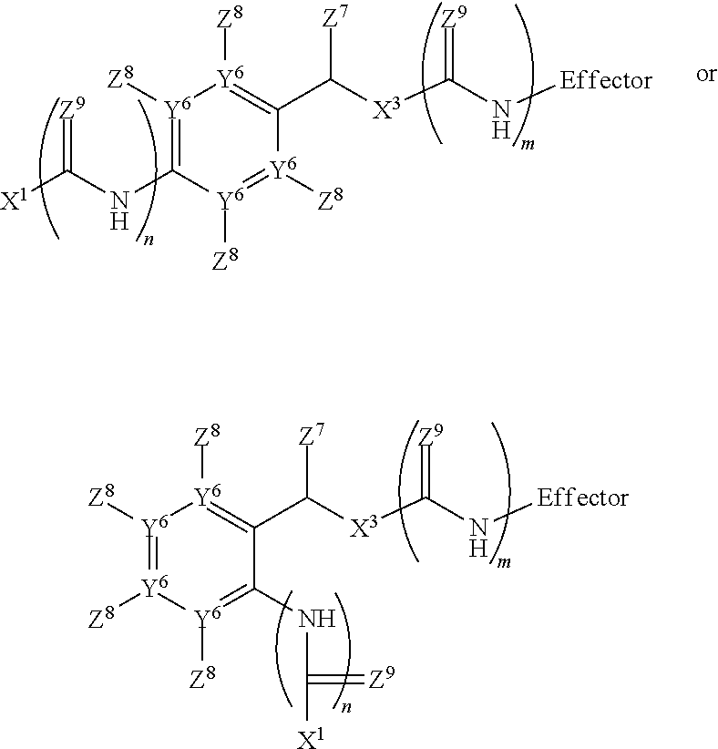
[Z8][Y6]1=[Y6]([Z8])[Y6]([Z8])=C(C([X3]C(N[Effector])=[Z9])[Z7])C(NC(=[Z9])[X1])=[Y6]1[Z8].[Z9]=C(NC1=[Y6]([Z8])[Y6]([Z8])=C(C([X3]C(N[Effector])=[Z9])[Z7])[Y6]([Z8])=[Y6]1[Z8])[X1]
